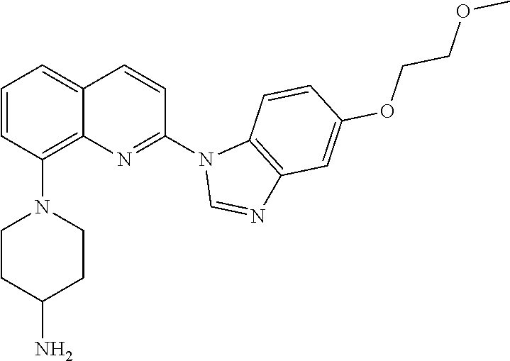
C1=CC(N2CCC(N)CC2)=C2C(=C1)C=CC(N1C=NC3=C1C=CC(OCCOC)=C3)=N2
